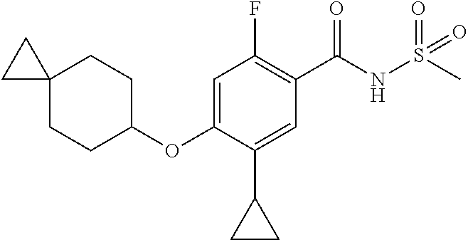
C1=C(OC2CCC3(CC2)CC3)C(C2CC2)=CC(C(NS(=O)(=O)C)=O)=C1F
